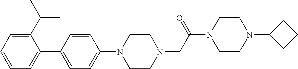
C1(C(C)C)=CC=CC=C1C1=CC=C(N2CCN(CC(N3CCN(C4CCC4)CC3)=O)CC2)C=C1
